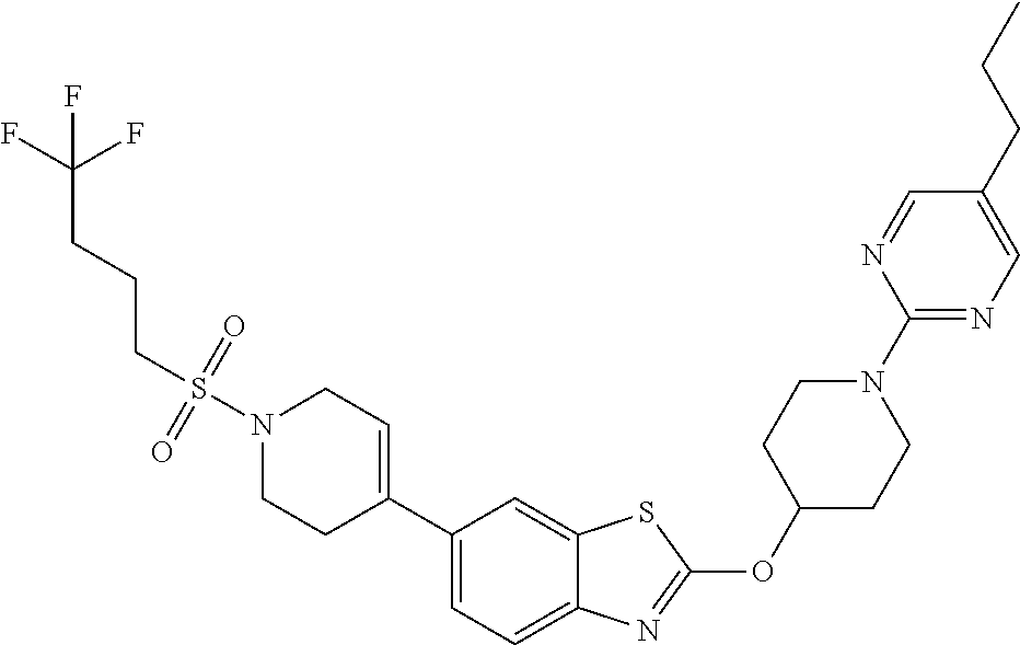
C(S(N1CCC(C2=CC=C3C(=C2)SC(OC2CCN(C4=NC=C(CCC)C=N4)CC2)=N3)=CC1)(=O)=O)CCC(F)(F)F
